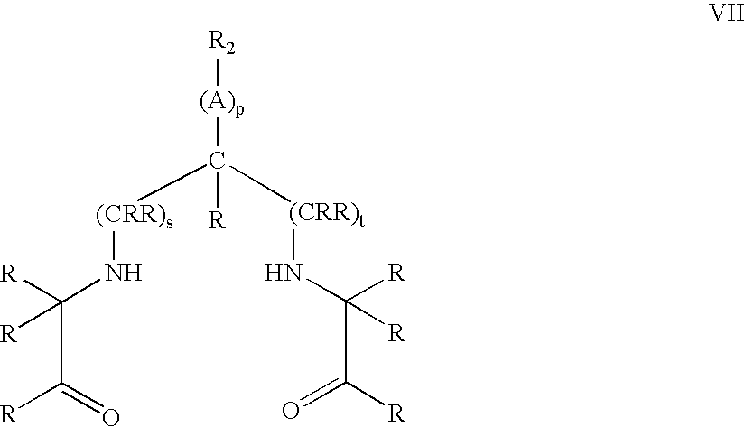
O=C(C(N[(CRR)s]C([(CRR)t]NC(C(=O)[R])([R])[R])([(A)p][R2])[R])([R])[R])[R]
